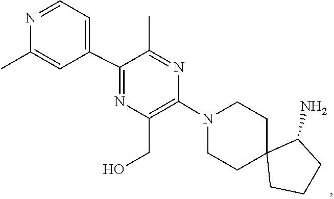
C1C2(CCCC2N)CCN(C2=C(CO)N=C(C3=CC=NC(C)=C3)C(C)=N2)C1
